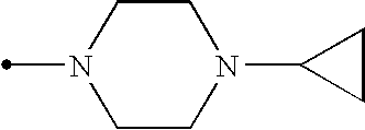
C1CN(C)CCN1C1CC1
